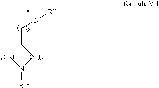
C1(CN[R9])CN([R10])C1
